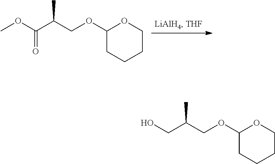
COC(C(COC1CCCCO1)C)=O.OCC(COC1CCCCO1)C
